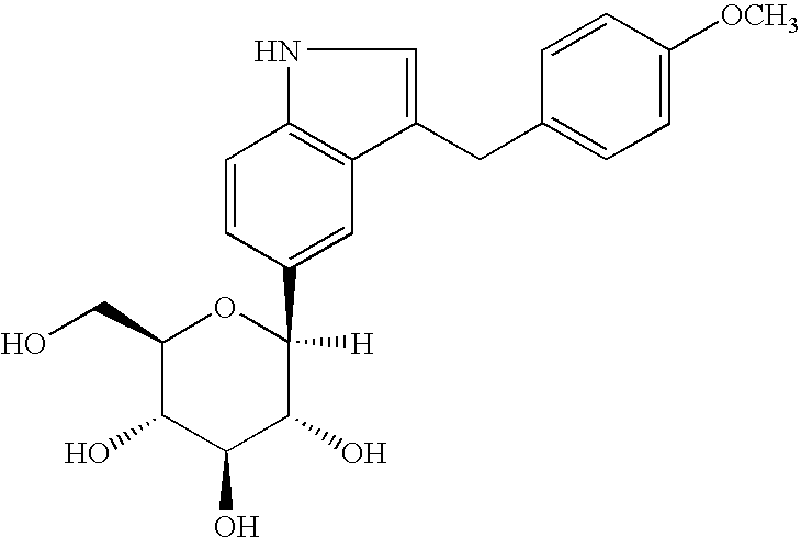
C1(CO)C(O)C(O)C(O)C([H])(C2=CC3=C(C=C2)NC=C3CC2=CC=C([OCH3])C=C2)O1
